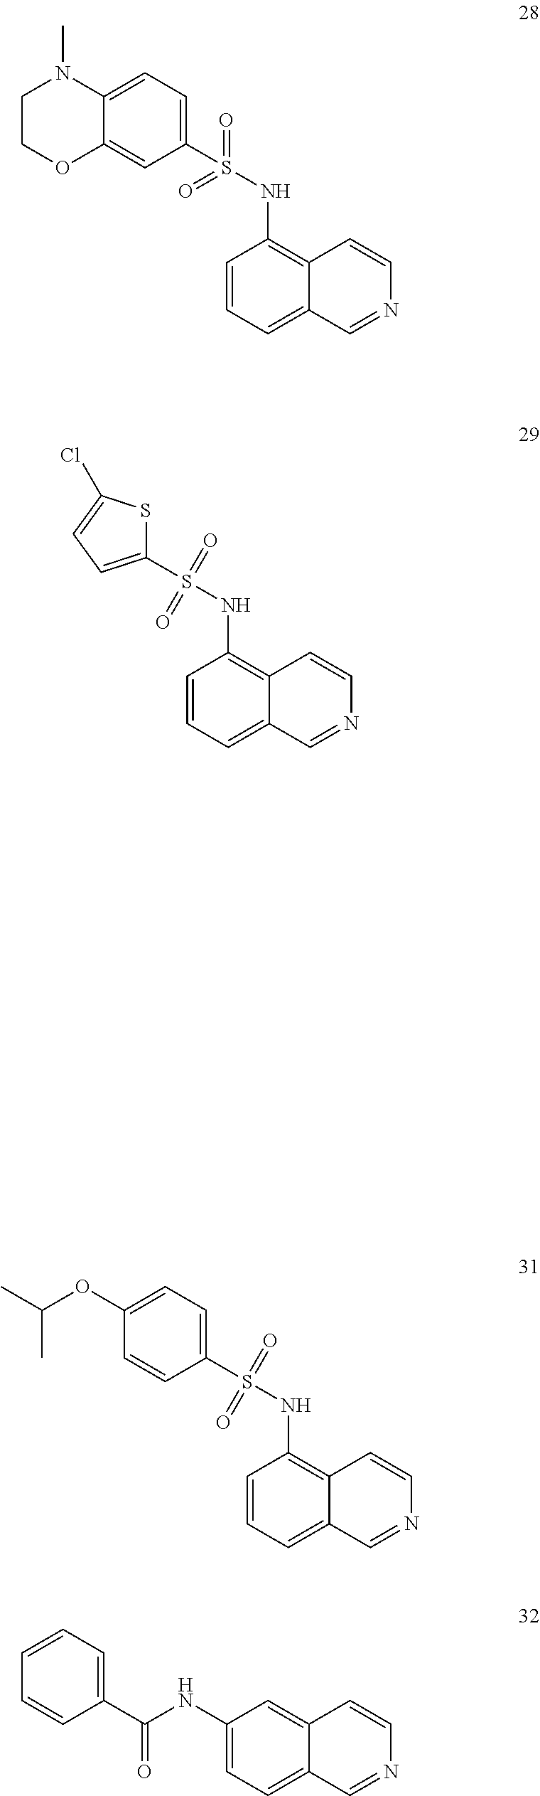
C12=C(NS(C3=CC=C4C(=C3)OCCN4C)(=O)=O)C=CC=C1C=NC=C2.C12=C(NS(C3=CC=C(Cl)S3)(=O)=O)C=CC=C1C=NC=C2.C12=C(NS(C3=CC=C(OC(C)C)C=C3)(=O)=O)C=CC=C1C=NC=C2.C12=CC(NC(=O)C3=CC=CC=C3)=CC=C1C=NC=C2
